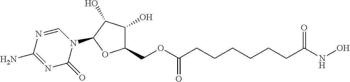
C1(COC(=O)CCCCCCC(NO)=O)C(O)C(O)C(N2C=NC(N)=NC2=O)O1
